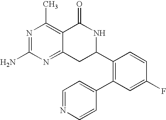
C12=NC(N)=NC(C)=C1C(=O)NC(C1=C(C3=CC=NC=C3)C=C(F)C=C1)C2
